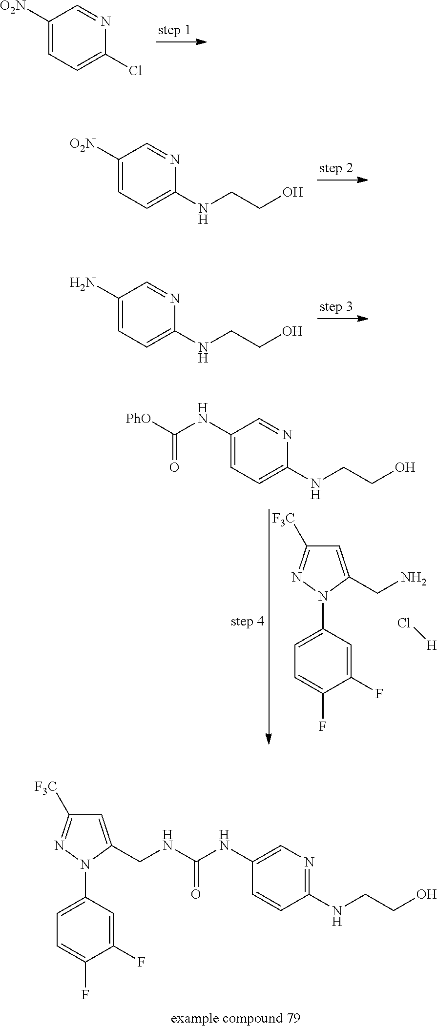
C1([O2N])=CC=C(Cl)N=C1.C1([O2N])=CC=C(NCCO)N=C1.C1(N)=CC=C(NCCO)N=C1.C1=C(N2C(CN)=CC([F3C])=N2)C=C(F)C(F)=C1.C1(NC([PhO])=O)=CC=C(NCCO)N=C1.Cl[H].C1(NC(NCC2=CC([F3C])=NN2C2=CC=C(F)C(F)=C2)=O)=CN=C(NCCO)C=C1
